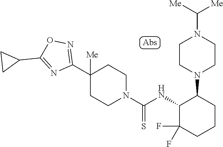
C1(C2([Me])CCN(C(=S)NC3C(F)(F)CCCC3N3CCN(C([Me])[Me])CC3)CC2)=NOC(C2CC2)=N1
